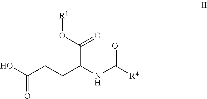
C(CCC(NC([R4])=O)C(=O)O[R1])(=O)O
